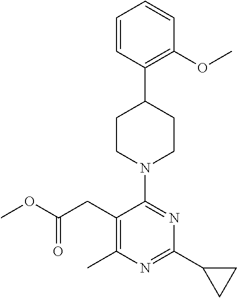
C1(C)=C(CC(OC)=O)C(N2CCC(C3=C(OC)C=CC=C3)CC2)=NC(C2CC2)=N1
